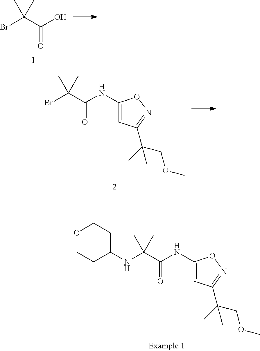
N(C(C(NC1=CC(C(C)(COC)C)=NO1)=O)(C)C)C1CCOCC1.BrC(C(O)=O)(C)C.BrC(C(NC1=CC(C(C)(COC)C)=NO1)=O)(C)C
